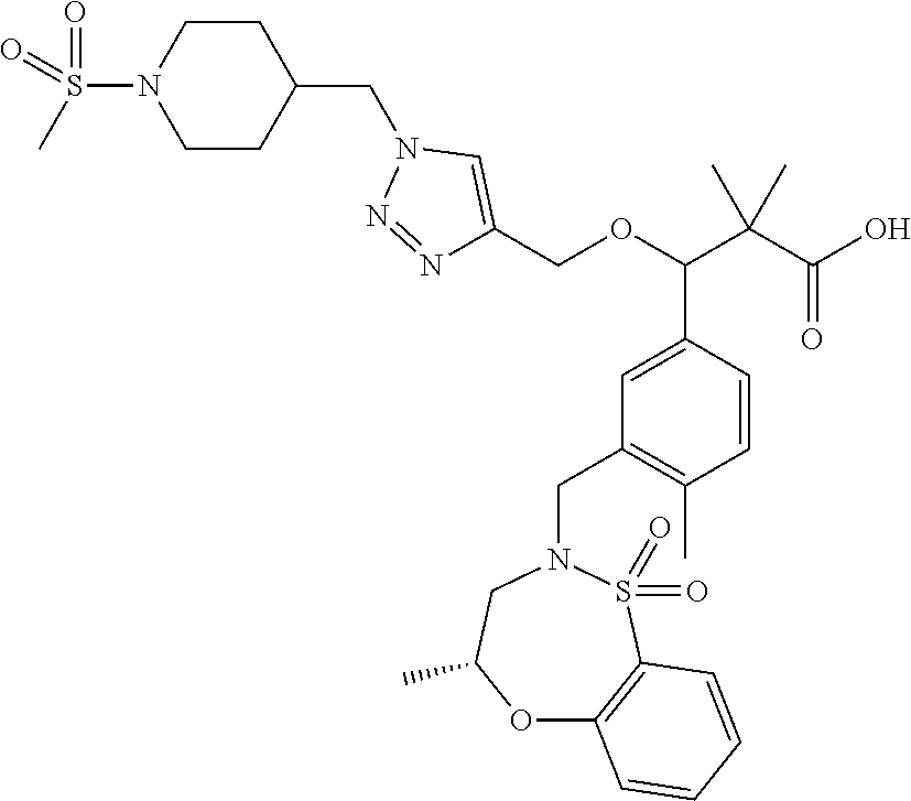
C1N(S(C)(=O)=O)CCC(CN2N=NC(COC(C3=CC(CN4CC(C)OC5=C(S4(=O)=O)C=CC=C5)=C(C)C=C3)C(C(=O)O)(C)C)=C2)C1
